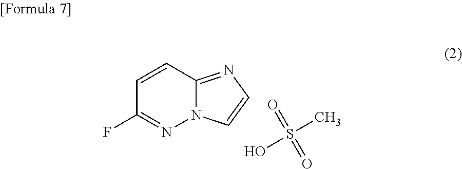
C1=CC2=NC=CN2N=C1F.S(C)(O)(=O)=O
